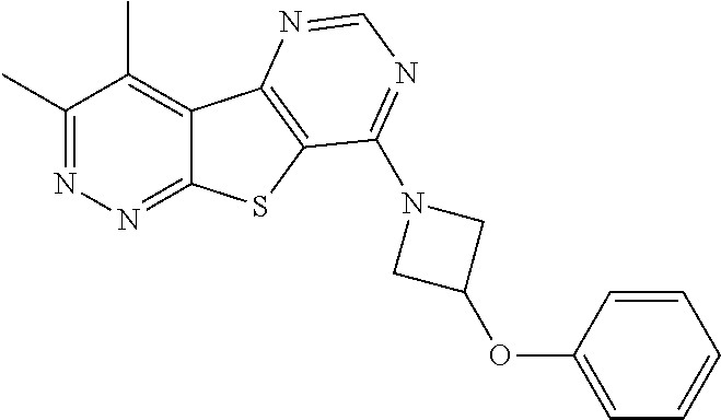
C1(C)=NN=C2C(=C1C)C1=C(S2)C(N2CC(OC3=CC=CC=C3)C2)=NC=N1
